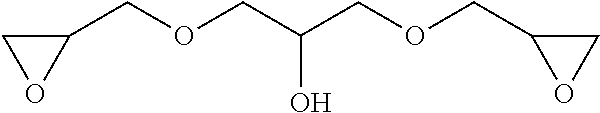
C1(COCC(COCC2OC2)O)CO1
